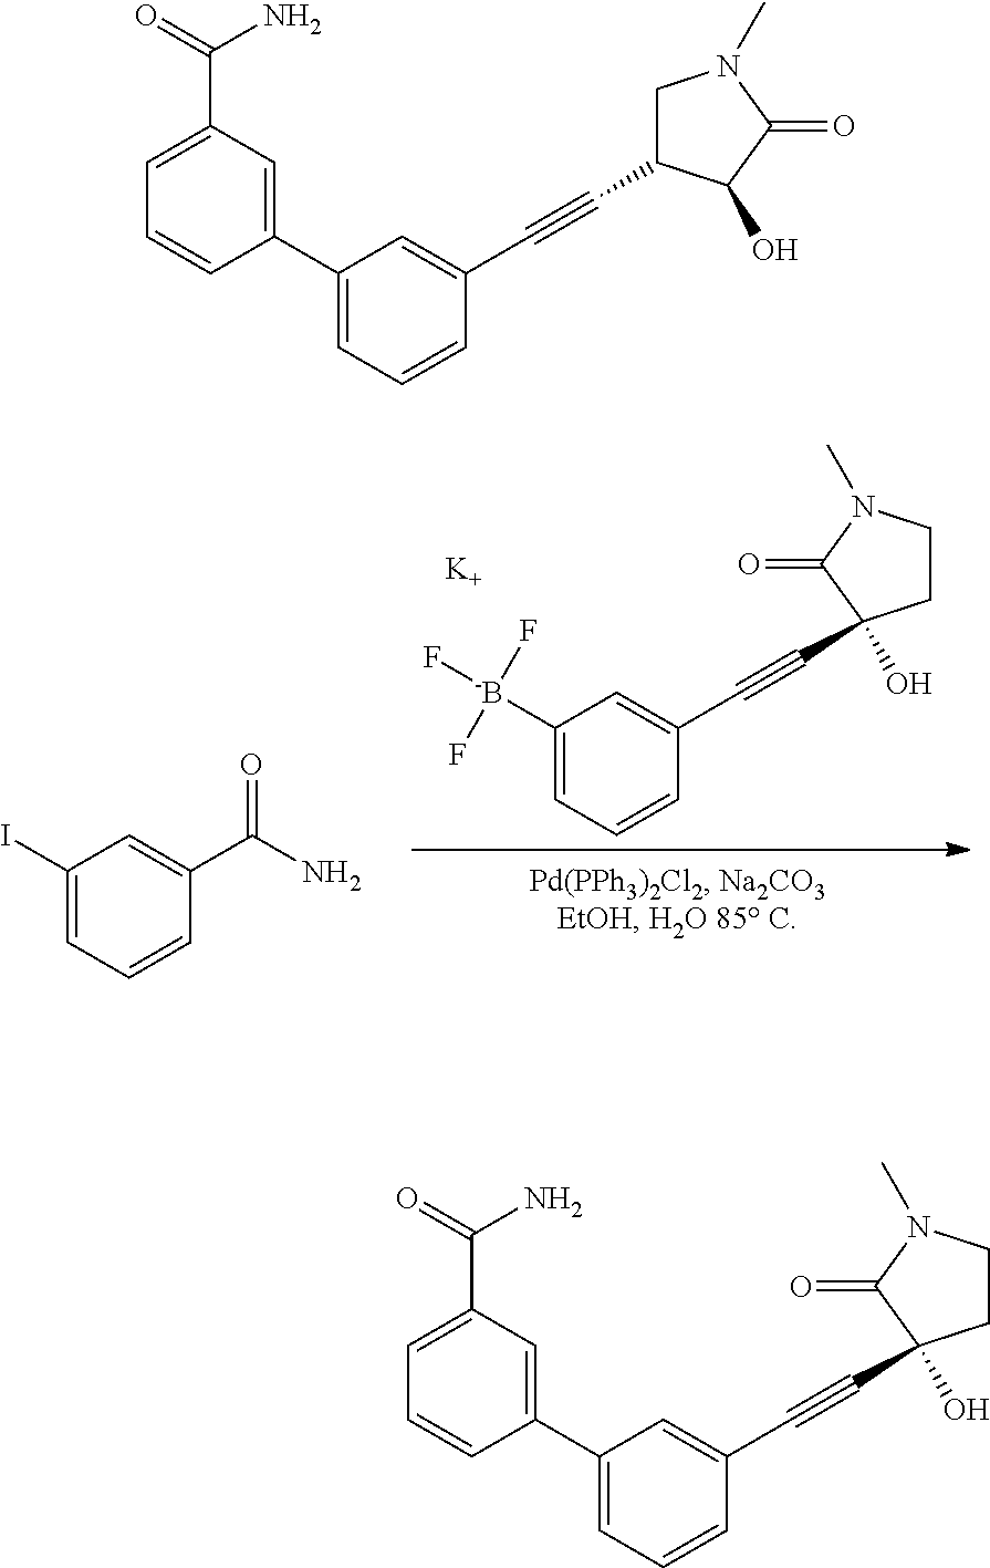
OC1(C#CC2=CC([-B](F)(F)F)=CC=C2)CCN(C)C1=O.[K].C1(I)=CC=CC(C(N)=O)=C1.C1(C#CC2(O)CCN(C)C2=O)=CC(C2=CC(C(=O)N)=CC=C2)=CC=C1.C1(C#CC2CN(C)C(=O)C2O)=CC(C2=CC(C(=O)N)=CC=C2)=CC=C1
